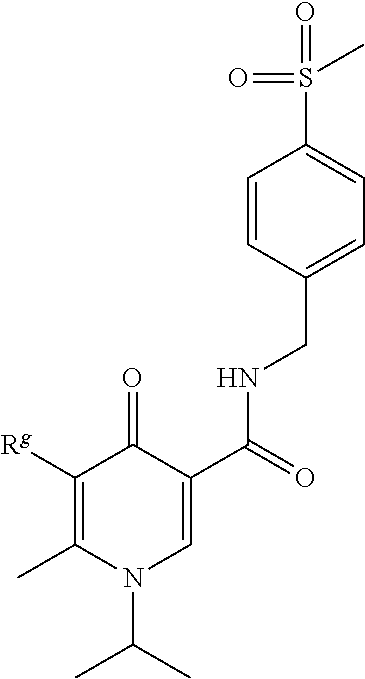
[Rg]C1=C(C)N(C(C)C)C=C(C(=O)NCC2=CC=C(S(=O)(=O)C)C=C2)C1=O
